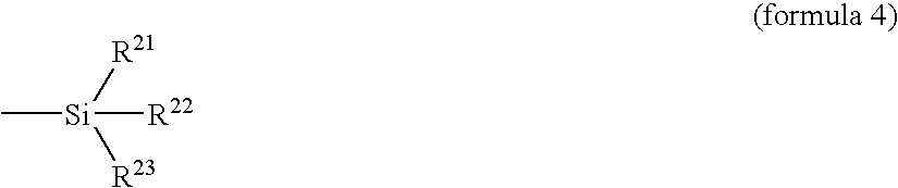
[Si]([R22])([R21])([R23])C
